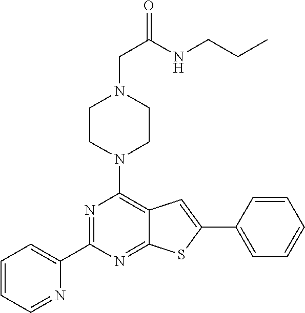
C1(C2=CC=CC=N2)=NC(N2CCN(CC(=O)NCCC)CC2)=C2C(=N1)SC(C1=CC=CC=C1)=C2
